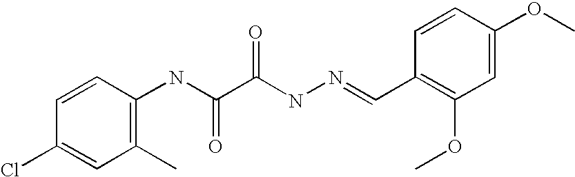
C1=CC(NC(C(NN=CC2=C(OC)C=C(OC)C=C2)=O)=O)=C(C)C=C1Cl
